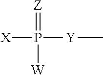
[X]P(=[Z])([W])[Y]C
